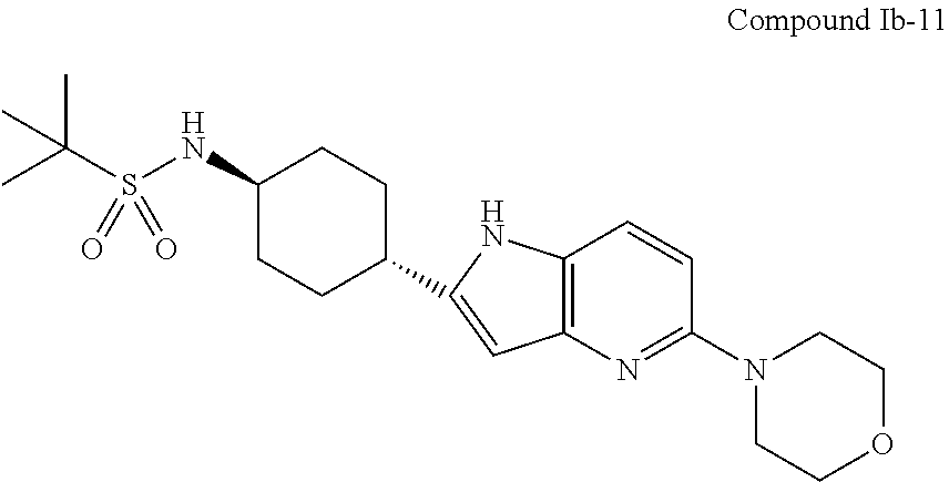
CC(S(NC1CCC(C2=CC3=C(N2)C=CC(N2CCOCC2)=N3)CC1)(=O)=O)(C)C
